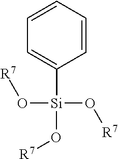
C1=CC=C([Si](O[R7])(O[R7])O[R7])C=C1
